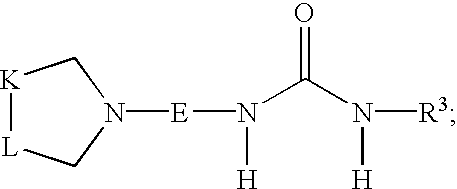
[E](N(C(N([R3])[H])=O)[H])N1C[L][K]C1
